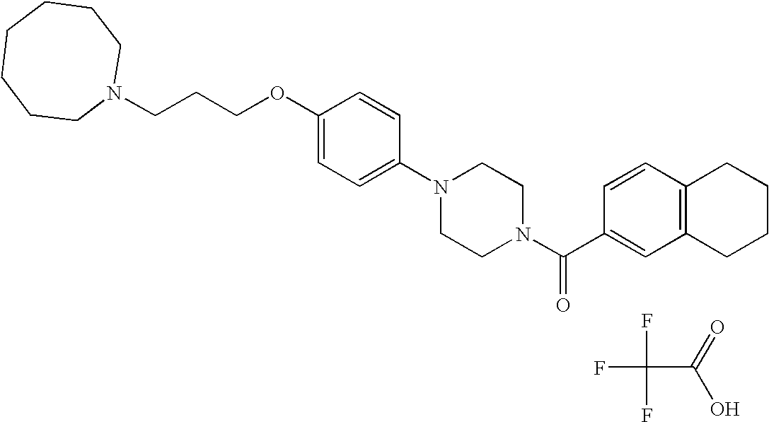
N1(CCCOC2=CC=C(N3CCN(C(C4=CC5=C(C=C4)CCCC5)=O)CC3)C=C2)CCCCCCC1.FC(F)(F)C(O)=O
